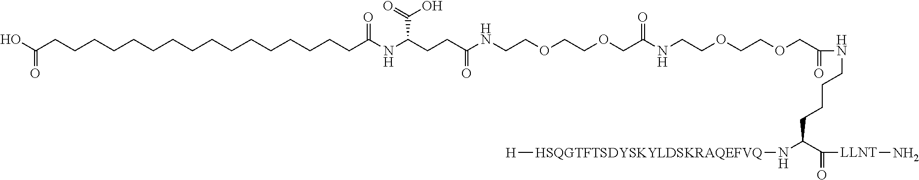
OC(CCCCCCCCCCCCCCCCC(NC(CCC(NCCOCCOCC(NCCOCCOCC(=O)NCCCCC(N[HSQGTFTSDYSKYLDSKRAQEFVQ][H])C(=O)[LLNT]N)=O)=O)C(O)=O)=O)=O
